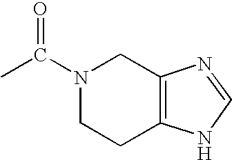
CC(N1CCC2=C(C1)N=CN2)=O
